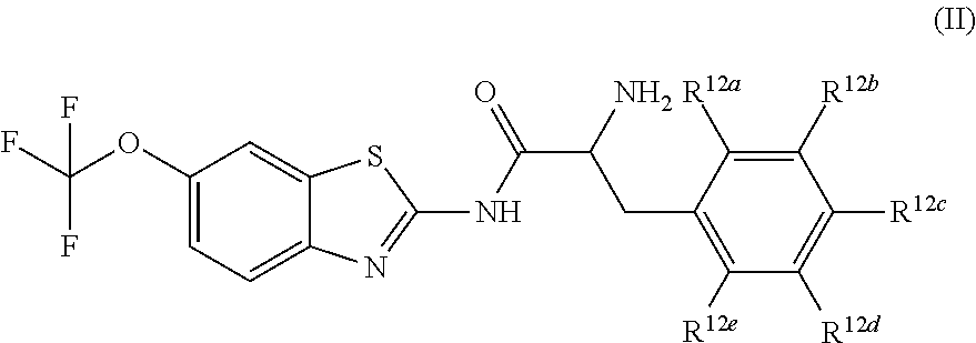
C1(OC(F)(F)F)=CC=C2C(=C1)SC(NC(=O)C(CC1=C([R12e])C([R12d])=C([R12c])C([R12b])=C1[R12a])N)=N2
